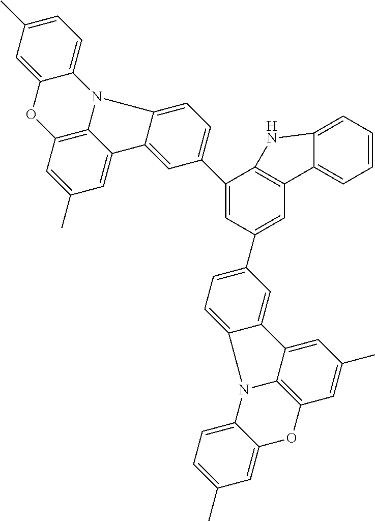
C1(C2=CC=C3C(=C2)C2=CC(C)=CC4=C2N3C2=CC=C(C)C=C2O4)=CC(C2=CC=C3C(=C2)C2=CC(C)=CC4=C2N3C2=CC=C(C)C=C2O4)=CC2=C1NC1=CC=CC=C21
